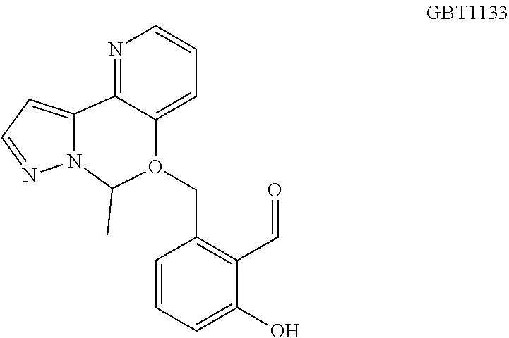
C1=CC=C(O)C(C=O)=C1CO1C2=CC=CN=C2C2=CC=NN2C1C
